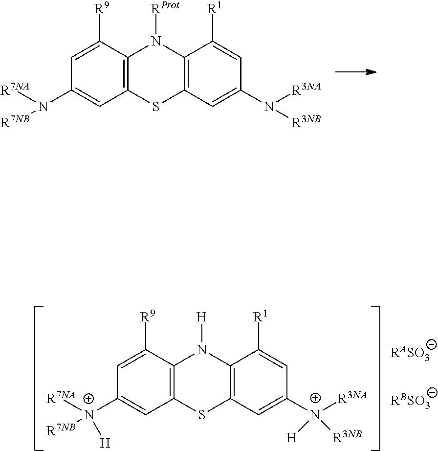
C1=C([R9])C2=C(C=C1[N+]([R7NA])([R7NB])[H])SC1=C(N2[H])C([R1])=CC([N+]([R3NA])([R3NB])[H])=C1.C1=C([R9])C2=C(C=C1N([R7NA])[R7NB])SC1=C(N2[RProt])C([R1])=CC(N([R3NA])[R3NB])=C1
